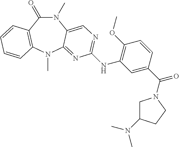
N1(C)C(=O)C2=C(N(C)C3=NC(NC4=C(OC)C=CC(C(=O)N5CC(N(C)C)CC5)=C4)=NC=C13)C=CC=C2
